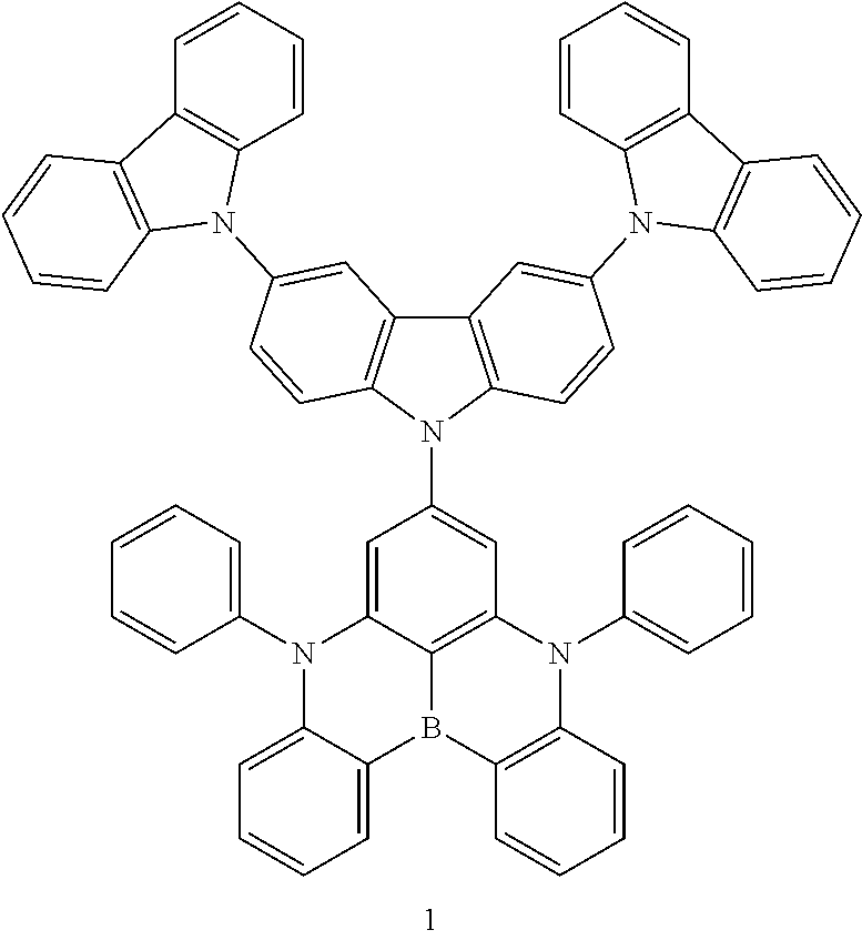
C12=CC(N3C4=C(C5=C3C=CC(N3C6=C(C=CC=C6)C6=C3C=CC=C6)=C5)C=C(N3C5=C(C=CC=C5)C5=C3C=CC=C5)C=C4)=CC3=C1B(C1=CC=CC=C1N2C1=CC=CC=C1)C1=C(N3C2=CC=CC=C2)C=CC=C1
